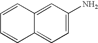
C1=CC2=CC(N)=CC=C2C=C1
